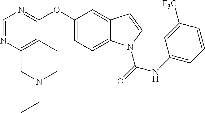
N1(CC)CCC2=C(C1)N=CN=C2OC1=CC=C2C(=C1)C=CN2C(=O)NC1=CC=CC([F3C])=C1
